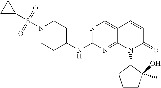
N1(S(C2CC2)(=O)=O)CCC(NC2=NC=C3C(=N2)N(C2CCCC2(C)O)C(=O)C=C3)CC1
